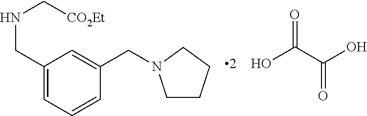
OC(C(O)=O)=O.C1(CN2CCCC2)=CC(CNC[CO2Et])=CC=C1
